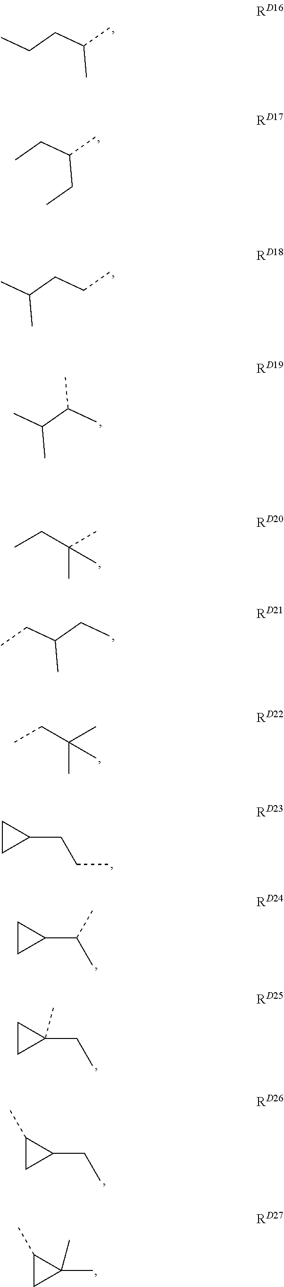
CCCC(C)C.CCC(C)CC.C(CCC)(C)C.CC(C(C)C)C.CCC(C)(C)C.CCC(CC)C.CCC(C)(C)C.C1CC1CCC.C1CC1C(C)C.C1CC1(CC)C.C1(C)CC1CC.C1(C)CC1(C)C
